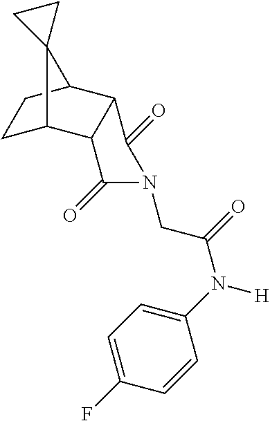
C1(N([H])C(=O)CN2C(=O)C3C(C4CCC3C43CC3)C2=O)=CC=C(F)C=C1
